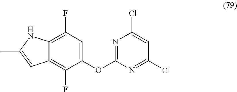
C1(F)=C2C(=C(F)C(OC3=NC(Cl)=CC(Cl)=N3)=C1)C=C(C)N2
